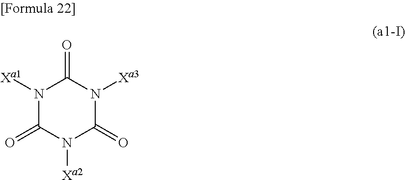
N1([Xa1])C(=O)N([Xa2])C(=O)N([Xa3])C1=O
